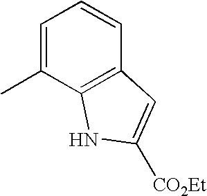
C1(C)=CC=CC2=C1NC([CO2Et])=C2
